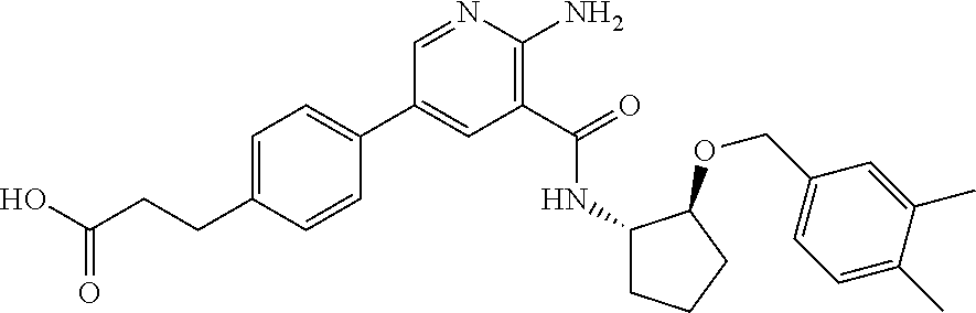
C1(C2=CC=C(CCC(O)=O)C=C2)=CC(C(=O)NC2CCCC2OCC2=CC=C(C)C(C)=C2)=C(N)N=C1
